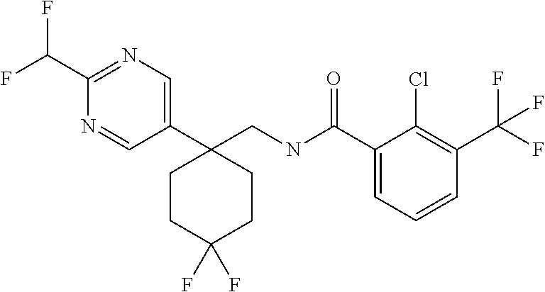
C1(CNC(C2=CC=CC(C(F)(F)F)=C2Cl)=O)(C2=CN=C(C(F)F)N=C2)CCC(F)(F)CC1
